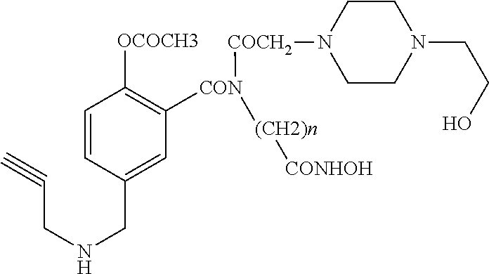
C1=CC(CNCC#C)=CC([CON]([COCH2]N2CCN(CCO)CC2)[(CH2)n][CONHOH])=C1[OCOCH3]
